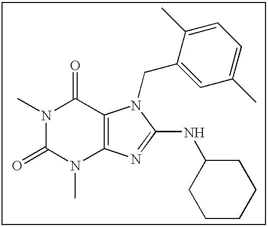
CN1C(=O)N(C)C2=C(C1=O)N(CC1=CC(C)=CC=C1C)C(NC1CCCCC1)=N2
